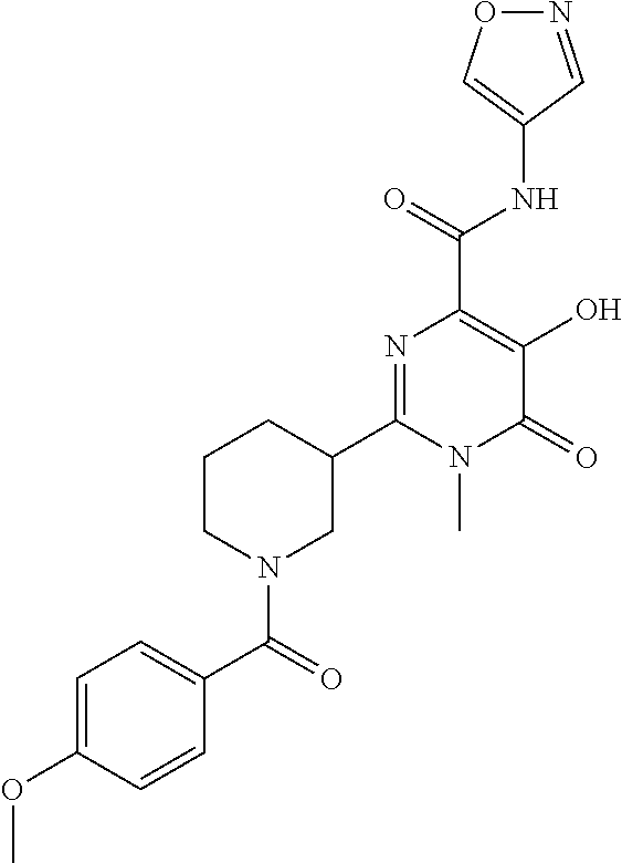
O1N=CC(NC(C2=C(O)C(=O)N(C)C(C3CCCN(C(=O)C4=CC=C(OC)C=C4)C3)=N2)=O)=C1
